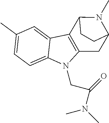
C1(C)=CC=C2C(=C1)C1=C(N2CC(=O)N(C)C)CC2N(C)C1CC2
